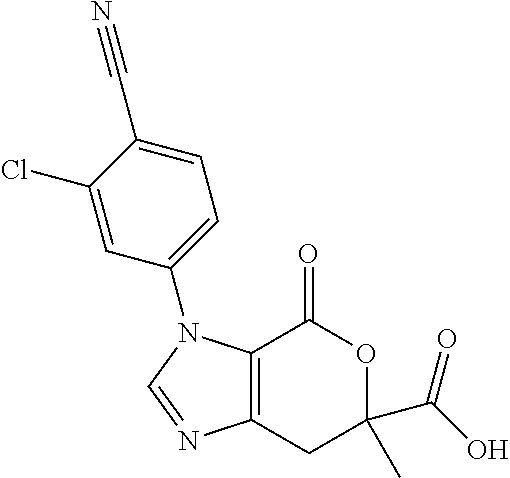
C12=C(CC(C(O)=O)(C)OC1=O)N=CN2C1=CC=C(C#N)C(Cl)=C1
